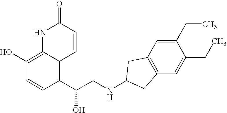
C12=C(O)C=CC(C(CNC3CC4=C(C=C(CC)C(CC)=C4)C3)O)=C1C=CC(=O)N2
